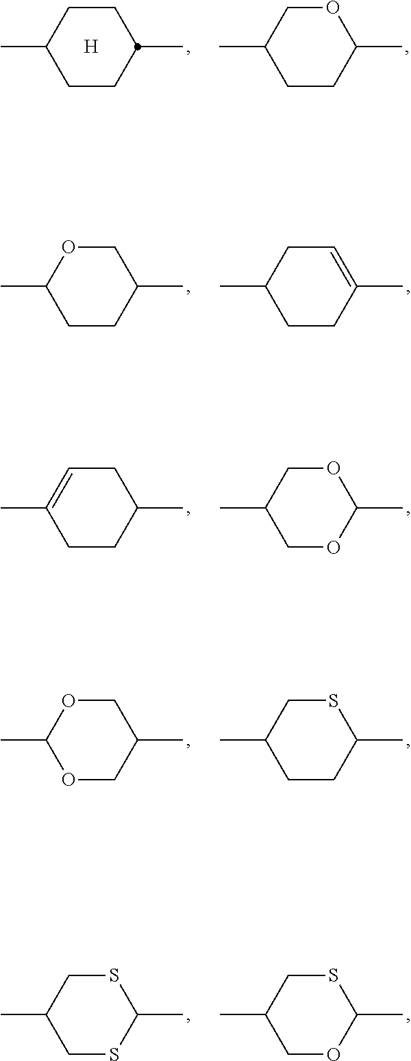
C1CC(C)OCC1C.C1CC(C)CCC1C.[H].C1CC(C)COC1C.C1CC(C)=CCC1C.C1CC(C)CC=C1C.C1OC(C)OCC1C.O1CC(C)COC1C.C1CC(C)SCC1C.C1SC(C)SCC1C.C1OC(C)SCC1C
